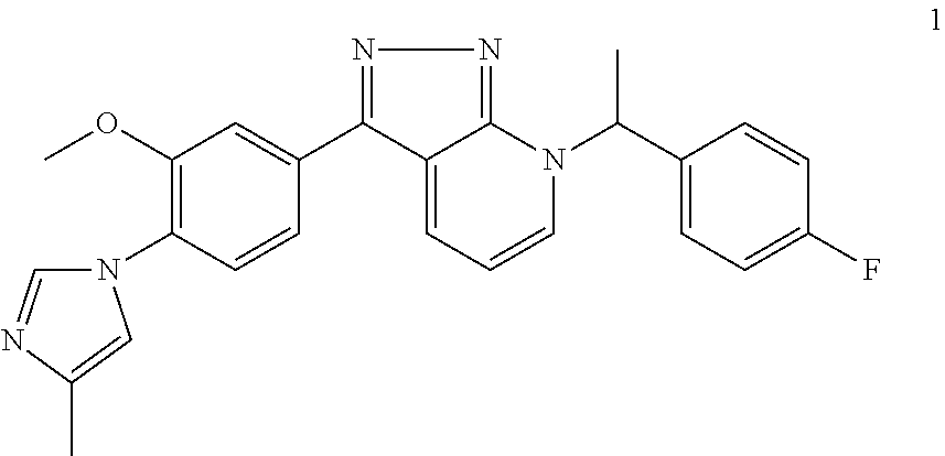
C1(OC)=C(N2C=NC(C)=C2)C=CC(C2=NN=C3C2=CC=CN3C(C2=CC=C(F)C=C2)C)=C1
